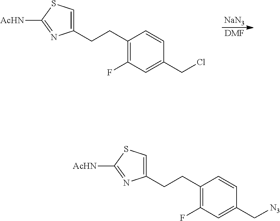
[NaN3].[DMF].C1(CCC2=C(F)C=C(CCl)C=C2)=CSC([AcHN])=N1.C1(CCC2=C(F)C=C(C[N3])C=C2)=CSC([AcHN])=N1
